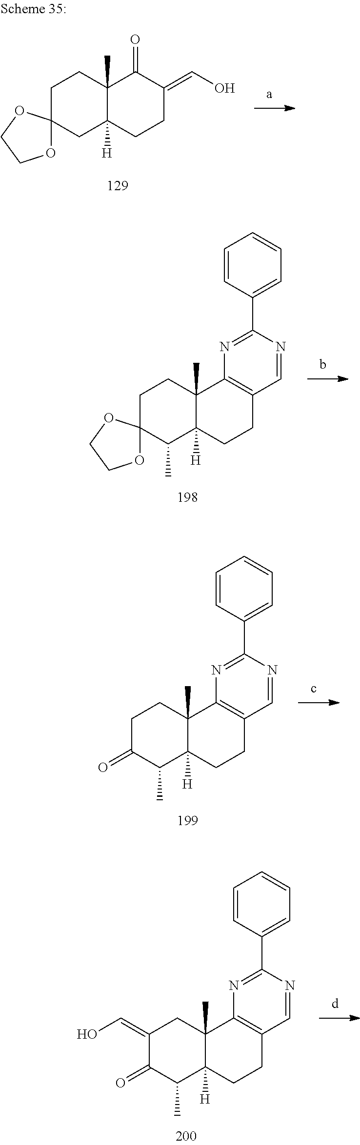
C1CC2(C)C([H])(CC13OCCO3)CCC(=CO)C2=O.C1CC2(C)C([H])(C(C)C13OCCO3)CCC1=C2N=C(C2=CC=CC=C2)N=C1.C1CC2(C)C([H])(C(C)C1=O)CCC1=C2N=C(C2=CC=CC=C2)N=C1.C1(=CO)CC2(C)C([H])(C(C)C1=O)CCC1=C2N=C(C2=CC=CC=C2)N=C1
